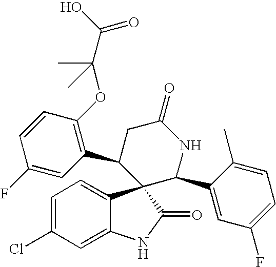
C1(C2CC(=O)NC(C3=CC(F)=CC=C3C)C23C2=CC=C(Cl)C=C2NC3=O)=C(OC(C)(C)C(=O)O)C=CC(F)=C1
